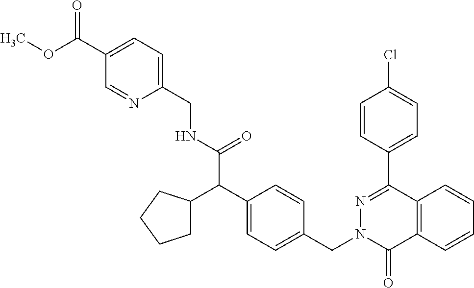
C(NC(C(C1=CC=C(CN2C(=O)C3=C(C(C4=CC=C(Cl)C=C4)=N2)C=CC=C3)C=C1)C1CCCC1)=O)C1=CC=C(C(OC)=O)C=N1
